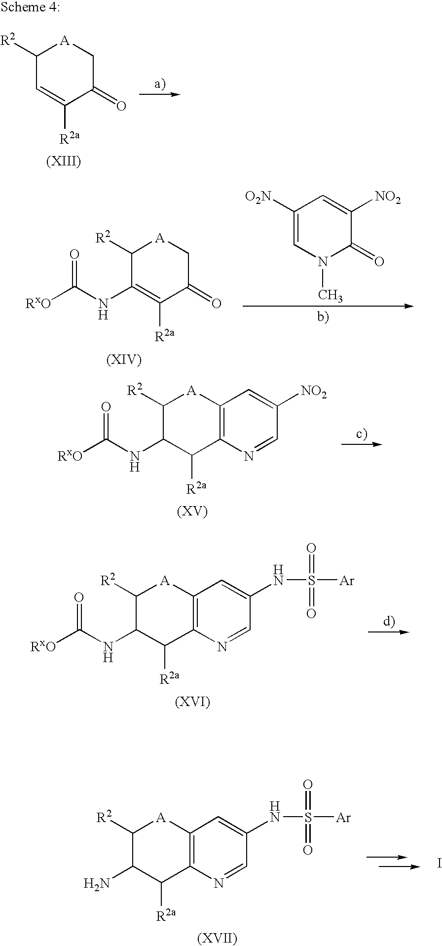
C1([O2N])=CN(C)C(=O)C([NO2])=C1.C1([R2a])=C(NC([RxO])=O)C([R2])[A]CC1=O.C1([R2a])C2=C([A]C([R2])C1NC([RxO])=O)C=C([NO2])C=N2.C1([R2a])C2=C([A]C([R2])C1NC([RxO])=O)C=C(NS(=O)(=O)[Ar])C=N2.C1([R2a])C2=C([A]C([R2])C1N)C=C(NS(=O)(=O)[Ar])C=N2.I.C1([R2a])=CC([R2])[A]CC1=O
